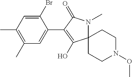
C12(CCN(OC)CC1)N(C)C(=O)C(C1=CC(C)=C(C)C=C1Br)=C2O
